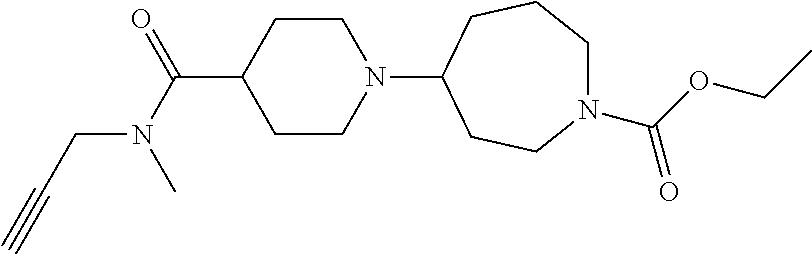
C1CN(C2CCN(C(OCC)=O)CCC2)CCC1C(=O)N(CC#C)C
